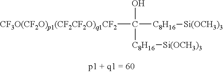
OC([C8H16][Si(OCH3)3])([C8H16][Si(OCH3)3])[CF3O(CF2O)p1(CF2CF2O)q1CF2]
